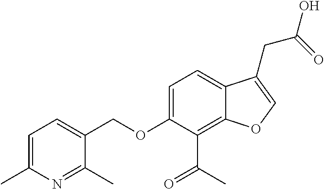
C1=C(C)N=C(C)C(COC2=CC=C3C(=C2C(C)=O)OC=C3CC(=O)O)=C1
